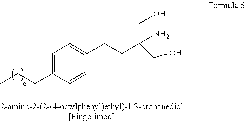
C1=C(CCC)C=CC(CCC(CO)(N)CO)=C1
